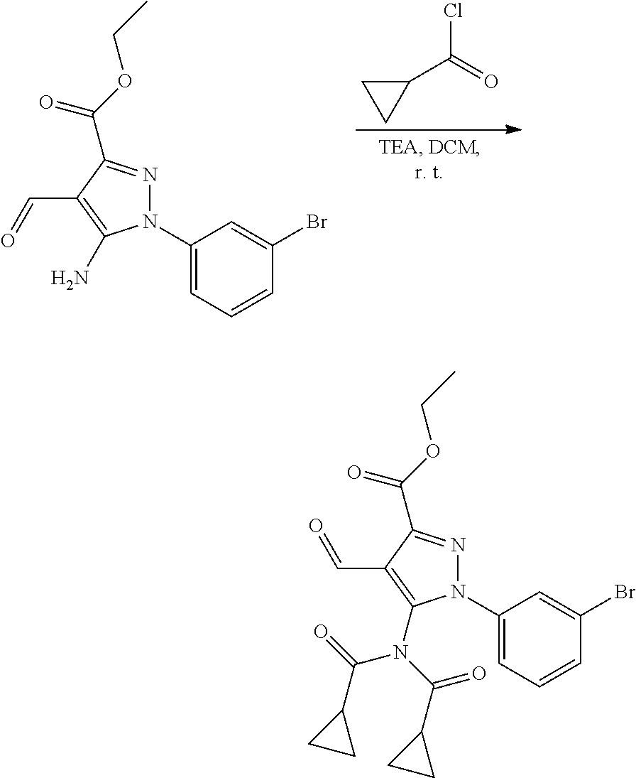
C1(C(Cl)=O)CC1.N1(C2=CC=CC(Br)=C2)N=C(C(OCC)=O)C(C=O)=C1N.N1(C2=CC=CC(Br)=C2)N=C(C(OCC)=O)C(C=O)=C1N(C(=O)C1CC1)C(=O)C1CC1
